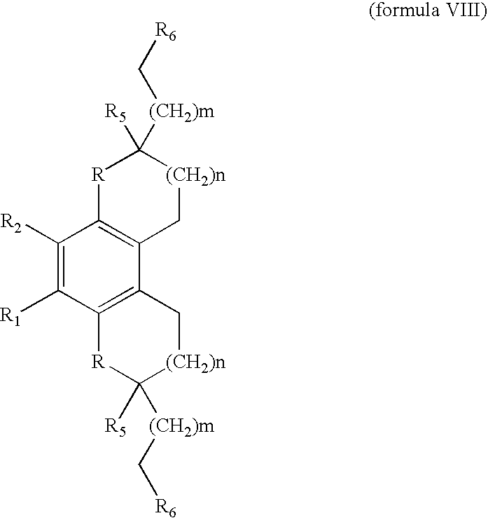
[R]1C2=C(C[(CH2)n]C1([R5])[(CH2)m]C[R6])C1=C(C([R1])=C2[R2])[R]C([R5])([(CH2)m]C[R6])[(CH2)n]C1
